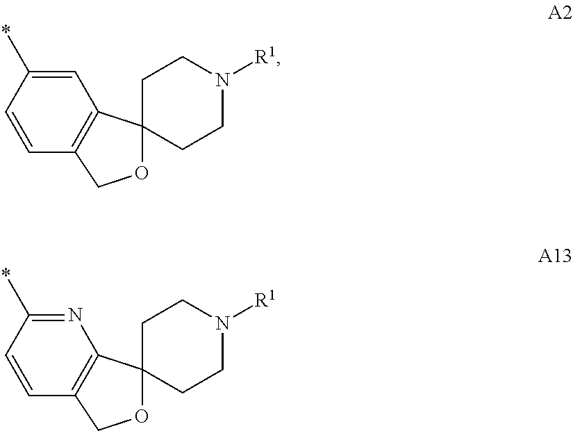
C1=C(*)C=CC2=C1C1(OC2)CCN([R1])CC1.N1=C(*)C=CC2=C1C1(OC2)CCN([R1])CC1
